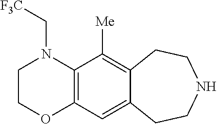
C1COC2=C(N1C[F3C])C([Me])=C1C(=C2)CCNCC1
